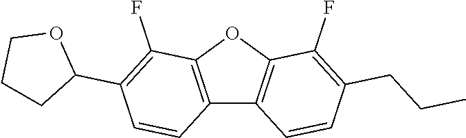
C12=C(OC3=C1C=CC(CCC)=C3F)C(F)=C(C1OCCC1)C=C2
